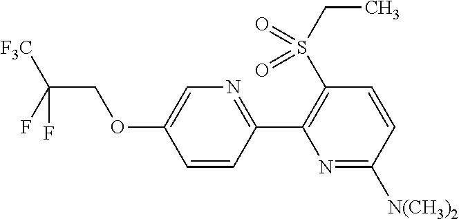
C1=CC(C2=C(S(CC)(=O)=O)C=CC([N(CH3)2])=N2)=NC=C1OCC(F)([F3C])F
